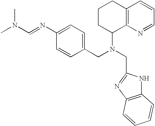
CN(C)C=NC1=CC=C(CN(CC2=NC3=C(N2)C=CC=C3)C2C3=C(CCC2)C=CC=N3)C=C1
